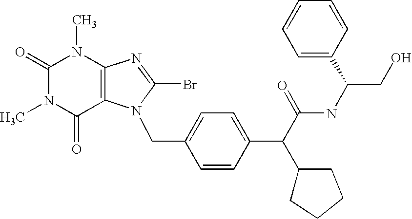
N1(C)C(=O)N(C)C(=O)C2=C1N=C(Br)N2CC1=CC=C(C(C(NC(CO)C2=CC=CC=C2)=O)C2CCCC2)C=C1
